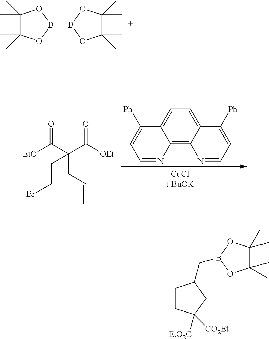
B1(B2OC(C)(C)C(C)(C)O2)OC(C)(C)C(C)(C)O1.O=C(C(C([OEt])=O)(CC=C)CCBr)[EtO].C12=C3C(=CC=C1C([Ph])=CC=N2)C([Ph])=CC=N3.B1(CC2CCC([EtO2C])([CO2Et])C2)OC(C)(C)C(C)(C)O1
